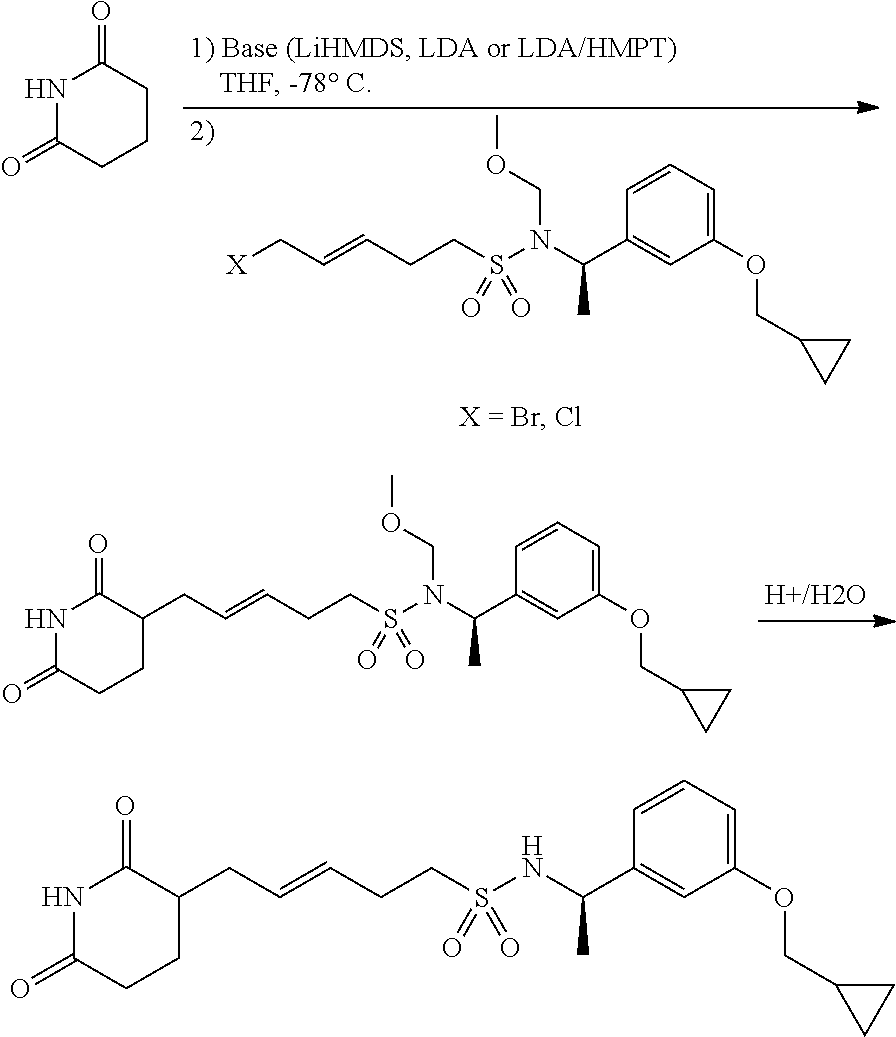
[X]CC=CCCS(N(C(C1=CC(OCC2CC2)=CC=C1)C)COC)(=O)=O.N1C(=O)CCCC1=O.N1C(=O)CCC(CC=CCCS(N(C(C2=CC(OCC3CC3)=CC=C2)C)COC)(=O)=O)C1=O.N1C(=O)CCC(CC=CCCS(NC(C2=CC(OCC3CC3)=CC=C2)C)(=O)=O)C1=O
